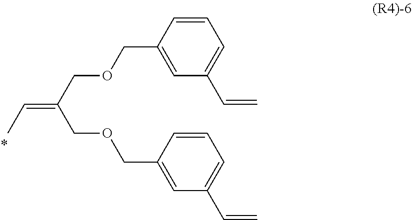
C1=CC(COCC(=CC)COCC2=CC(C=C)=CC=C2)=CC(C=C)=C1
